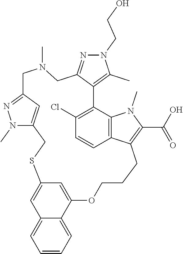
N1(CCO)N=C2C(=C1C)C1=C(Cl)C=CC3=C1N(C)C(C(=O)O)=C3CCCOC1=CC(=CC3=CC=CC=C13)SCC1=CC(=NN1C)CN(C)C2
